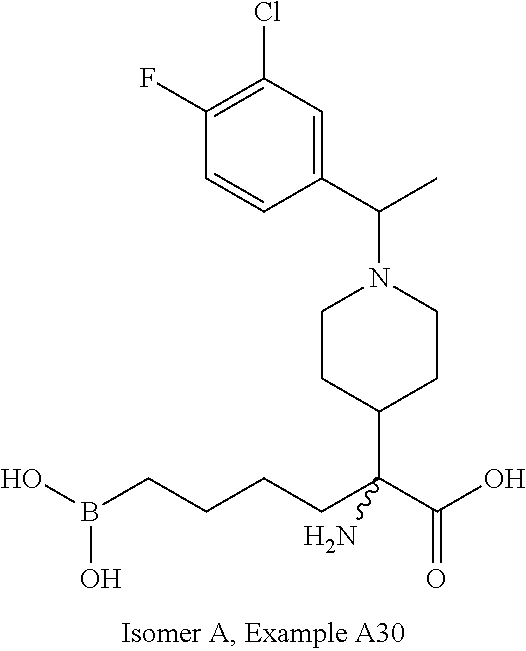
C(N1CCC(C(CCCCB(O)O)(C(O)=O)N)CC1)(C1=CC(Cl)=C(F)C=C1)C
